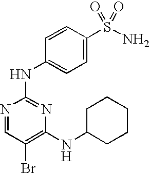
N1=CC(Br)=C(NC2CCCCC2)N=C1NC1=CC=C(S(N)(=O)=O)C=C1
